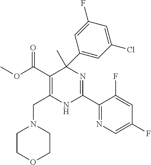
COC(C1=C(CN2CCOCC2)NC(C2=NC=C(F)C=C2F)=NC1(C)C1=CC(Cl)=CC(F)=C1)=O
